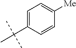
C1=CC([Me])=CC=C1C(C)(C)C
